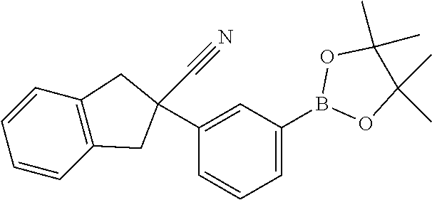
C1=CC2=C(C=C1)CC(C1=CC(B3OC(C)(C)C(C)(C)O3)=CC=C1)(C#N)C2
